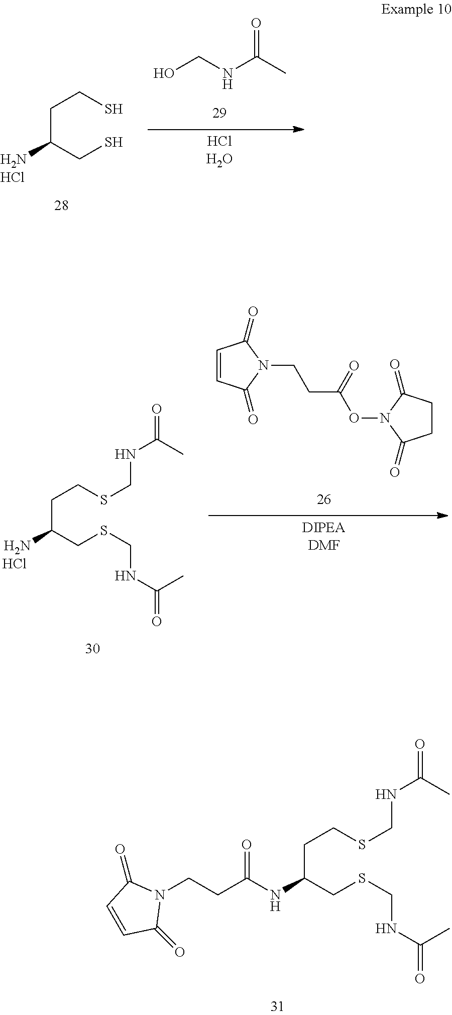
C(C(CSCNC(=O)C)NC(CCN1C(=O)C=CC1=O)=O)CSCNC(=O)C.OCNC(C)=O.[HClH2O].C(C(CS)N)CS.Cl.C1=CC(=O)N(CCC(=O)ON2C(=O)CCC2=O)C1=O.[DIPEADMF].Cl.C(C(CSCNC(=O)C)N)CSCNC(=O)C
